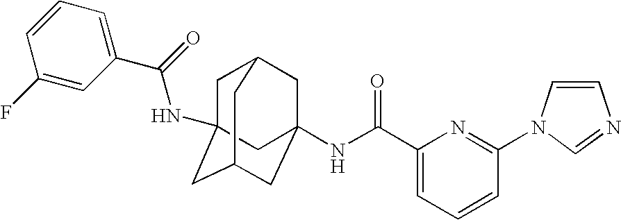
C1C2(NC(C3=CC=CC(F)=C3)=O)CC3CC(NC(C4=CC=CC(N5C=CN=C5)=N4)=O)(CC1C3)C2
